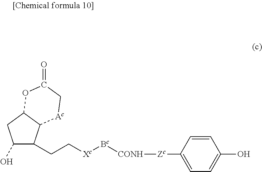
C1(O)C(CC[Xc][Bc][CONH][Zc]C2=CC=C(O)C=C2)C2C(C1)OC(=O)C[Ac]2
